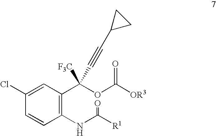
C1(Cl)=CC(C(OC([OR3])=O)([F3C])C#CC2CC2)=C(NC([R1])=O)C=C1
